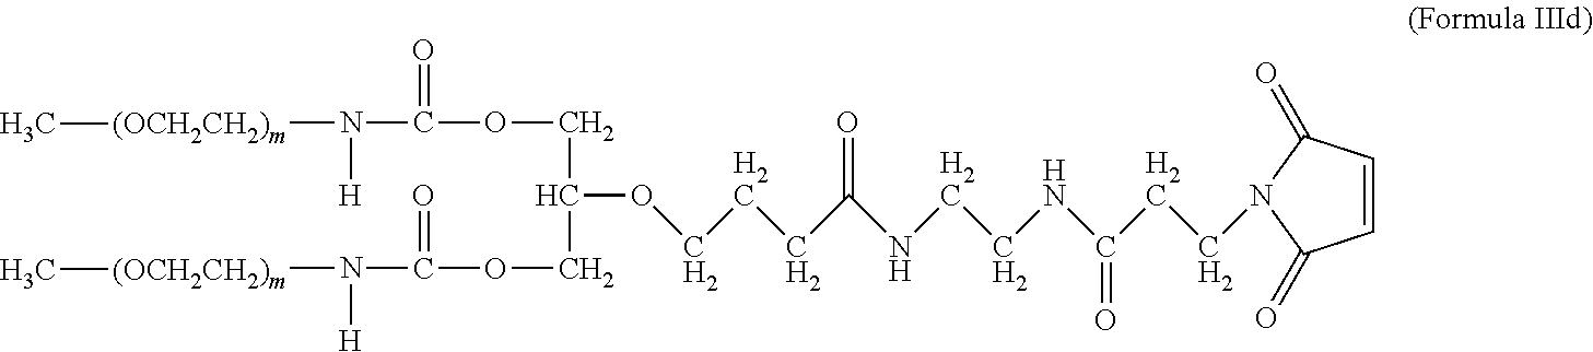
C1=CC(=O)N(CCC(NCCNC(CCCOC(COC(=O)N([H])[(OCH2CH2)m]C)COC(=O)N([(OCH2CH2)m]C)[H])=O)=O)C1=O
